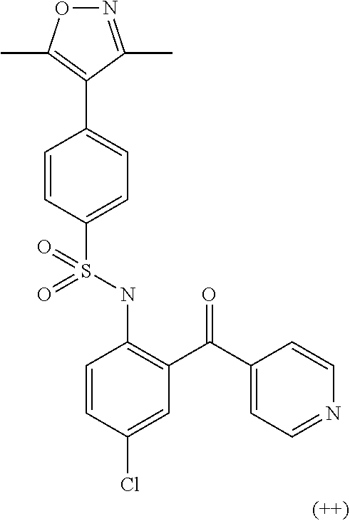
C1=CC(S(NC2=C(C(C3=CC=NC=C3)=O)C=C(Cl)C=C2)(=O)=O)=CC=C1C1=C(C)ON=C1C
